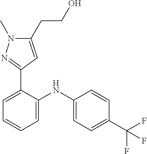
C1=CC(C(F)(F)F)=CC=C1NC1=CC=CC=C1C1=NN(C)C(CCO)=C1
